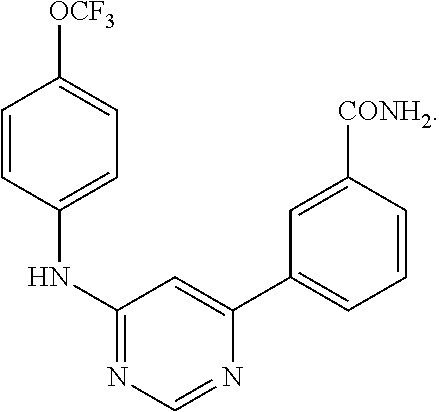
C1(NC2=CC=C([OCF3])C=C2)=NC=NC(C2=CC=CC([CONH2])=C2)=C1
